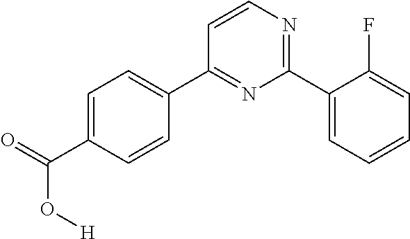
C1=C(C(=O)O[H])C=CC(C2=NC(C3=CC=CC=C3F)=NC=C2)=C1
